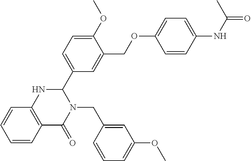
C1=CC2=C(C=C1)NC(C1=CC=C(OC)C(COC3=CC=C(NC(C)=O)C=C3)=C1)N(CC1=CC(OC)=CC=C1)C2=O
